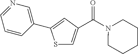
C1(C2=CC(C(N3CCCCC3)=O)=CS2)=CN=CC=C1
